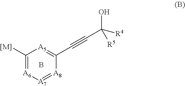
B.[[M]]C1=[A6][A7]=[A8]C(C#CC([R4])([R5])O)=[A5]1
